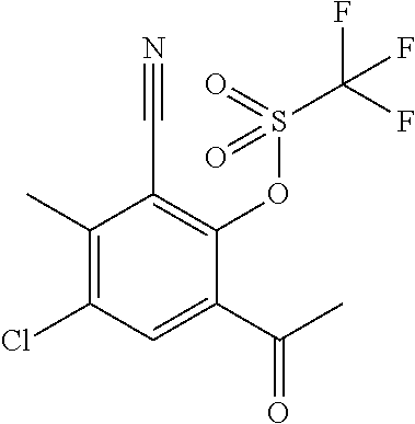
C1(C)=C(Cl)C=C(C(C)=O)C(OS(C(F)(F)F)(=O)=O)=C1C#N
